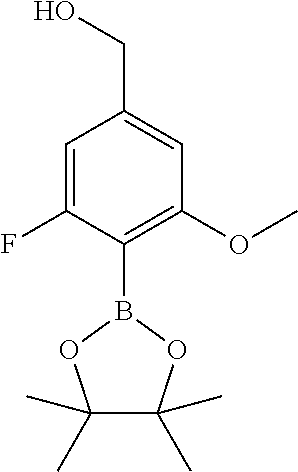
B1(C2=C(OC)C=C(CO)C=C2F)OC(C)(C)C(C)(C)O1
